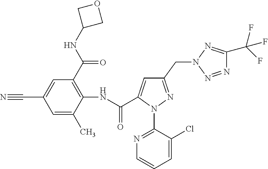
C1=C(C)C(NC(=O)C2=CC(CN3N=C(C(F)(F)F)N=N3)=NN2C2=NC=CC=C2Cl)=C(C(NC2COC2)=O)C=C1C#N
